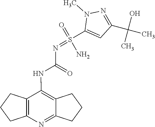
N(C(=O)NC1=C2C(=NC3=C1CCC3)CCC2)=S(C1=CC(C(C)(O)C)=NN1C)(=O)N
